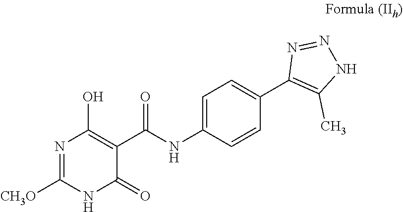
C1=C(NC(C2=C(O)N=C([CH3O])NC2=O)=O)C=CC(C2=C(C)NN=N2)=C1
